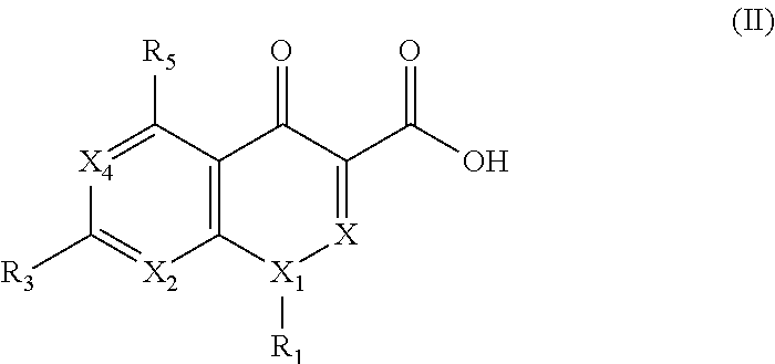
C12=C([X1]([R1])[X]=C(C(O)=O)C1=O)[X2]=C([R3])[X4]=C2[R5]
